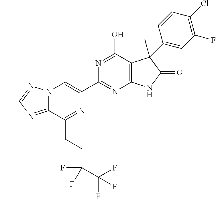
C12=NC(C)=NN1C=C(C1=NC3=C(C(O)=N1)C(C)(C1=CC(F)=C(Cl)C=C1)C(=O)N3)N=C2CCC(C(F)(F)F)(F)F
